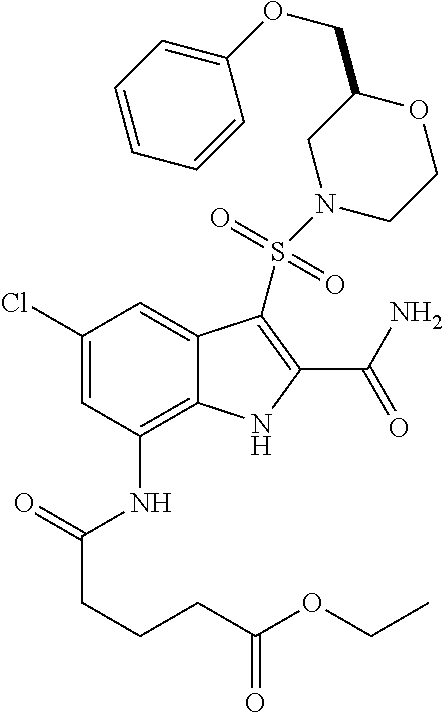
C1(Cl)=CC(NC(CCCC(OCC)=O)=O)=C2C(=C1)C(S(=O)(N1CCOC(COC3=CC=CC=C3)C1)=O)=C(C(N)=O)N2
